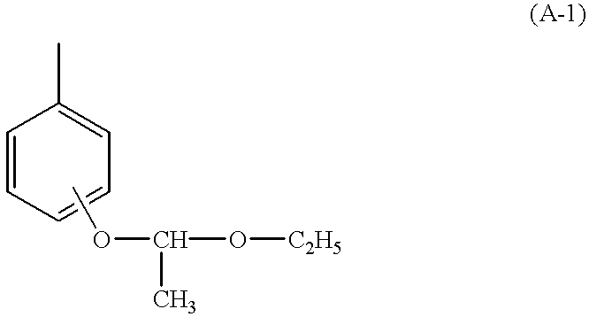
C1=CC=CC=C1C.COC(O[C2H5])C
